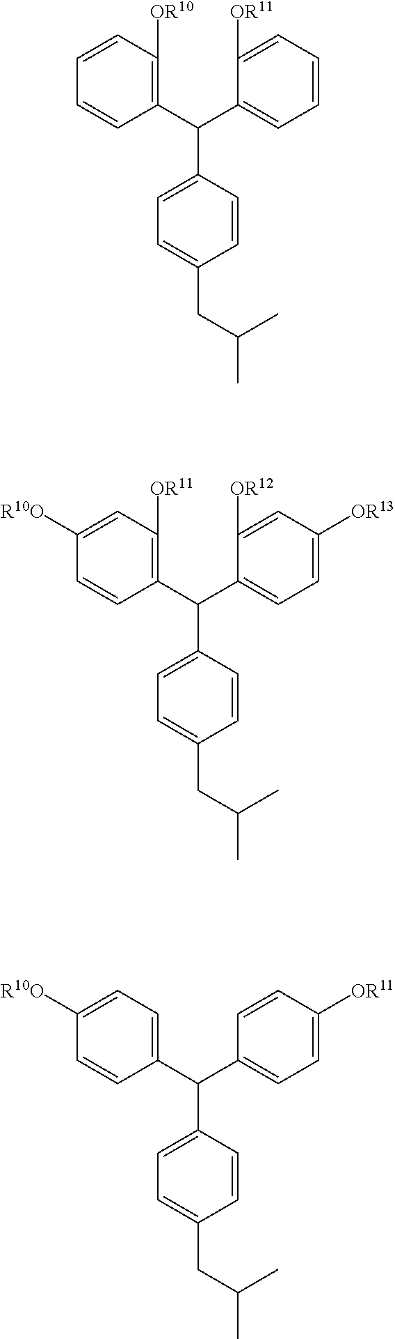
C1(C(C2=CC=C([OR13])C=C2[OR12])C2=CC=C(CC(C)C)C=C2)=C([OR11])C=C([R10O])C=C1.C1(C(C2=CC=CC=C2[OR11])C2=CC=C(CC(C)C)C=C2)=C([OR10])C=CC=C1.C1(C(C2=CC=C([OR11])C=C2)C2=CC=C(CC(C)C)C=C2)=CC=C([R10O])C=C1
